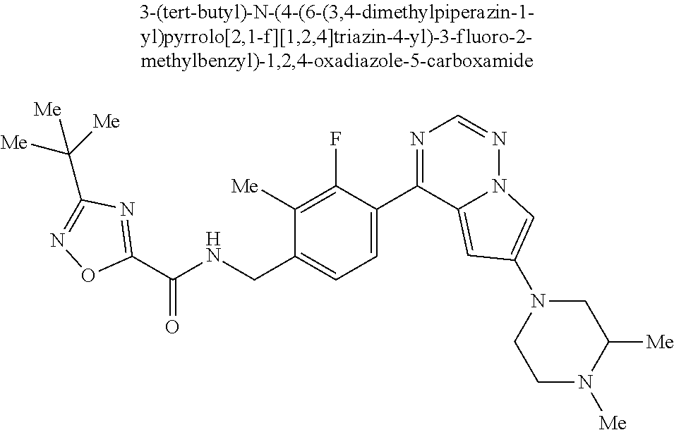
C1(C(NCC2=CC=C(C3=NC=NN4C3=CC(N3CCN([Me])C([Me])C3)=C4)C(F)=C2[Me])=O)=NC(C([Me])([Me])[Me])=NO1
